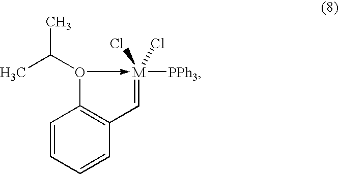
C1=CC=CC2=C1O(C(C)C)->[M]([PPh3])(Cl)(Cl)=C2
